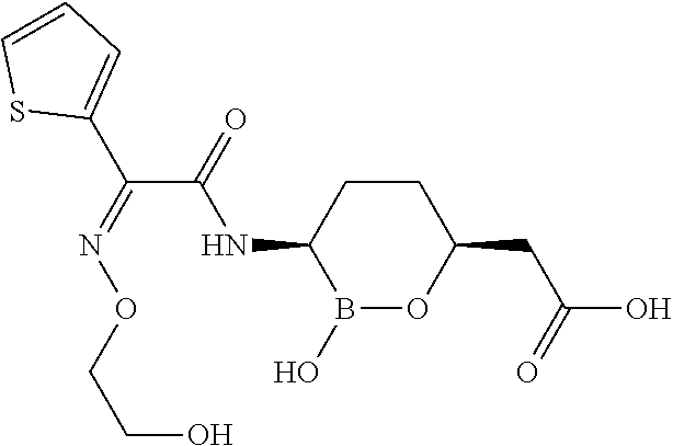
B1(O)OC(CC(O)=O)CCC1NC(C(=NOCCO)C1=CC=CS1)=O
